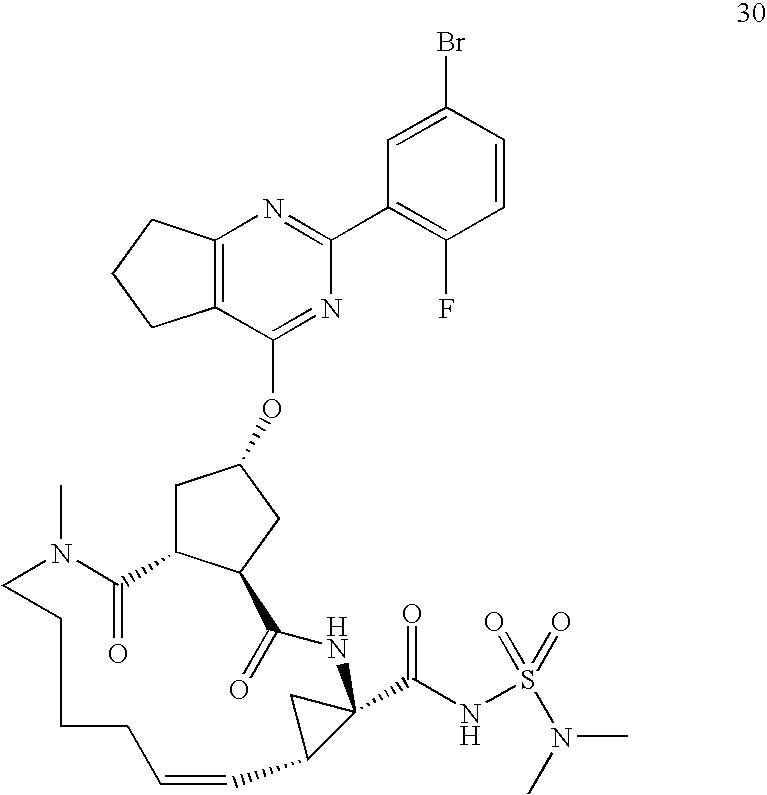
C1(Br)=CC(C2=NC3=C(C(OC4CC5C(C4)C(=O)NC4(C(NS(N(C)C)(=O)=O)=O)CC4C=CCCCCN(C)C5=O)=N2)CCC3)=C(F)C=C1
